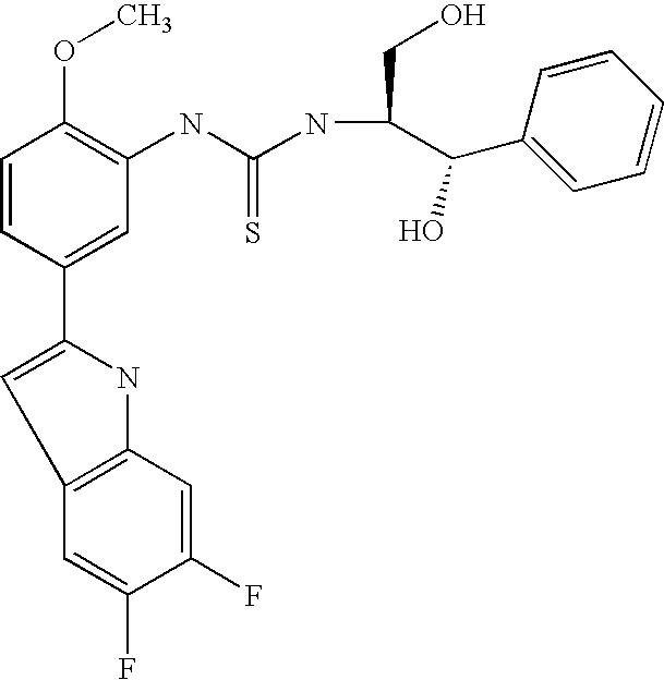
C1=CC(C2=CC3=C(N2)C=C(F)C(F)=C3)=CC(NC(NC(CO)C(C2=CC=CC=C2)O)=S)=C1OC
